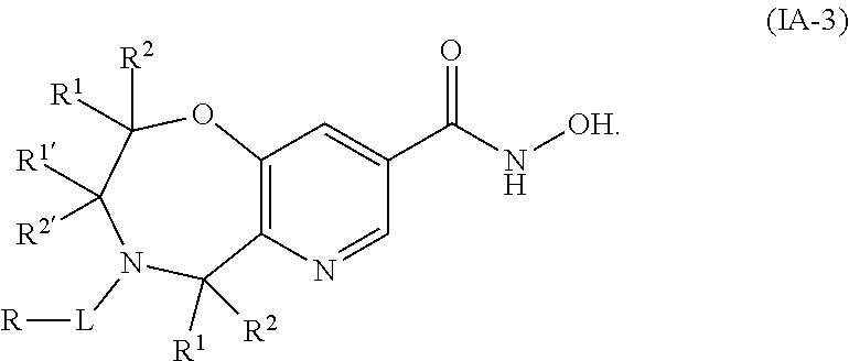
C12=C(N=CC(C(N[OH])=O)=C1)C([R1])([R2])N([L][R])C([R1])([R2])C([R1])([R2])O2
